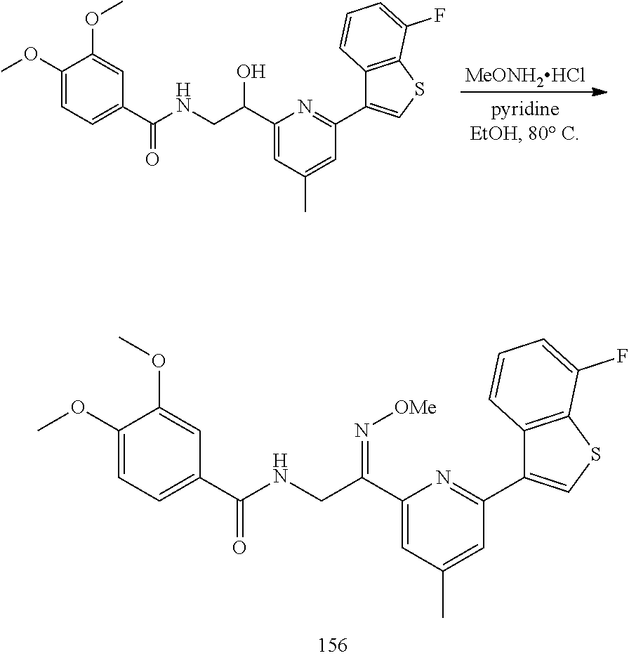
C1(C(CNC(C2=CC=C(OC)C(OC)=C2)=O)=N[OMe])=CC(C)=CC(C2=CSC3=C2C=CC=C3F)=N1.[MeONH2HCl].C1(C(CNC(C2=CC=C(OC)C(OC)=C2)=O)O)=CC(C)=CC(C2=CSC3=C2C=CC=C3F)=N1
